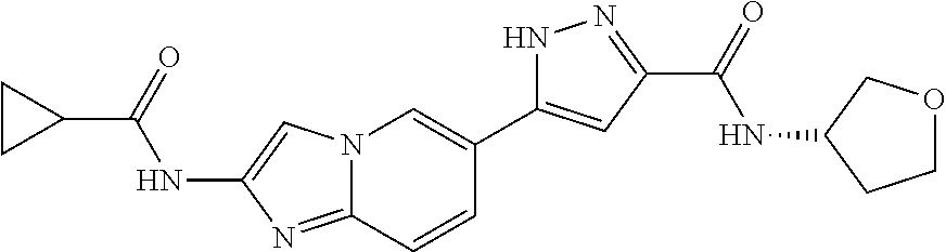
N12C(=NC(NC(C3CC3)=O)=C1)C=CC(C1=CC(C(=O)NC3CCOC3)=NN1)=C2
